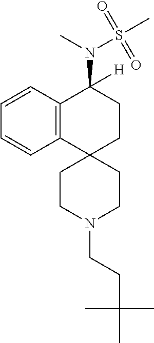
C12=C(C=CC=C1)C(N(S(C)(=O)=O)C)([H])CCC21CCN(CCC(C)(C)C)CC1
